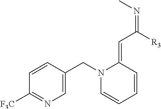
C1=CC(CN2C=CC=CC2=CC([R3])=NC)=CN=C1[F3C]
